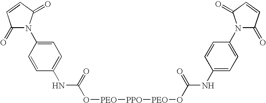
C1(=O)N(C2=CC=C(NC(=O)O[PEO][PPO][PEO]OC(=O)NC3=CC=C(N4C(=O)C=CC4=O)C=C3)C=C2)C(=O)C=C1
